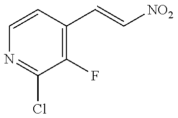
C1=CC(C=C[NO2])=C(F)C(Cl)=N1
